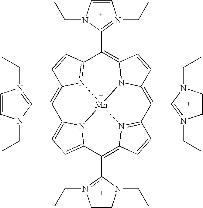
C1(C2=C3C=CC4=N3[Mn]35N6=C(C(C7=N(CC)C=CN7CC)=C7N3C(=C4C3=N(CC)C=CN3CC)C=C7)C=CC6=C(C3=N(CC)C=CN3CC)C3=CC=C2N35)=N(CC)C=CN1CC
